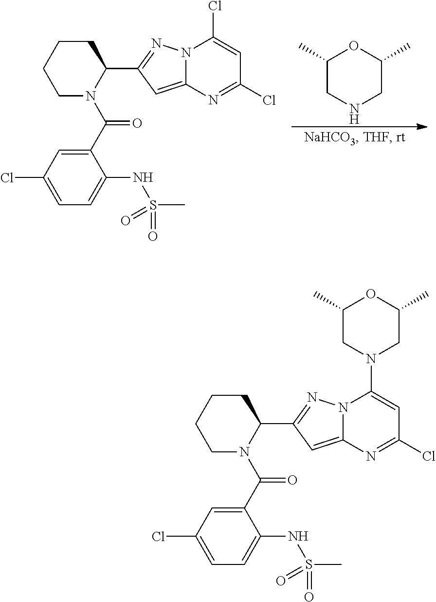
C1CCCN(C(C2=CC(Cl)=CC=C2NS(=O)(=O)C)=O)C1C1=NN2C(=C1)N=C(Cl)C=C2N1CC(C)OC(C)C1.C1CCCN(C(C2=CC(Cl)=CC=C2NS(=O)(=O)C)=O)C1C1=NN2C(=C1)N=C(Cl)C=C2Cl.C1(C)CNCC(C)O1
